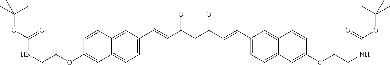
C12=CC=C(C=CC(CC(=O)C=CC3=CC=C4C(=C3)C=CC(OCCNC(OC(C)(C)C)=O)=C4)=O)C=C1C=CC(OCCNC(OC(C)(C)C)=O)=C2
